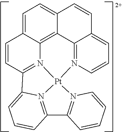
C1=C2C3=C4C(=C1)C=CC1=CC=CN(=C41)[Pt]14N3=C(C=C2)C2=CC=CC(=N12)C1=N4C=CC=C1
